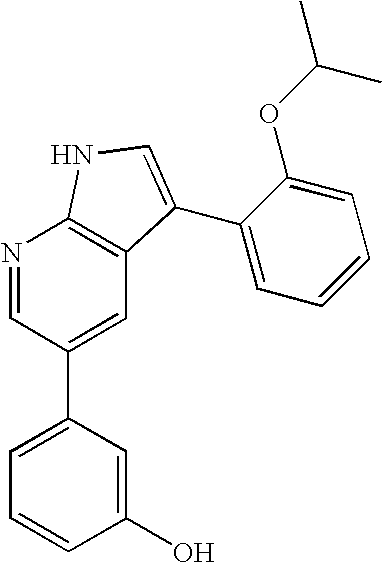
N1=CC(C2=CC=CC(O)=C2)=CC2=C1NC=C2C1=CC=CC=C1OC(C)C
